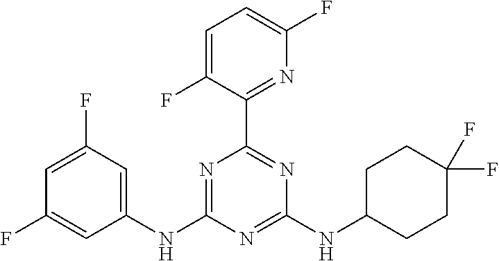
N1=C(NC2=CC(F)=CC(F)=C2)N=C(NC2CCC(F)(F)CC2)N=C1C1=NC(F)=CC=C1F
